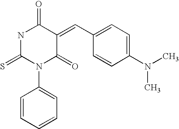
S=C1N(C2=CC=CC=C2)C(=O)C(=CC2=CC=C(N(C)C)C=C2)C(=O)N1
